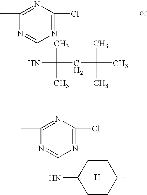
N1=C(Cl)N=C(C)N=C1NC(C)(C)CC(C)(C)C.N1=C(Cl)N=C(C)N=C1NC1CCCCC1.[H]
